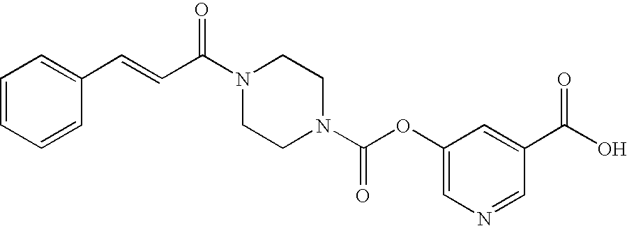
C1=CC=CC(C=CC(N2CCN(C(OC3=CN=CC(C(O)=O)=C3)=O)CC2)=O)=C1
